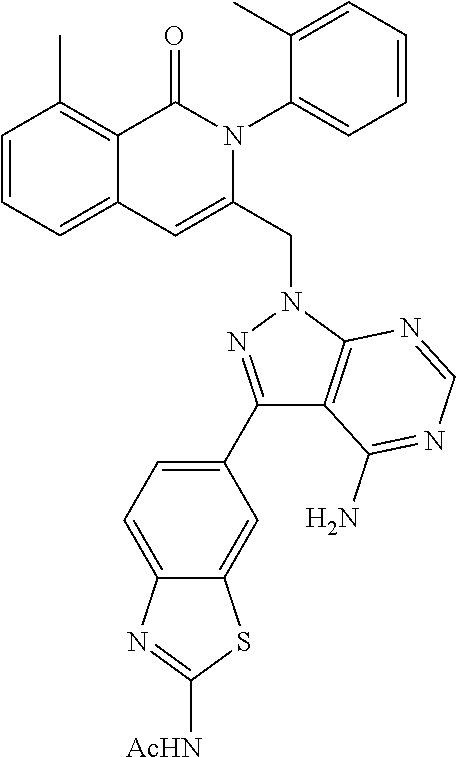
C1=CC=C2C(=C1C)C(=O)N(C1=CC=CC=C1C)C(CN1C3=C(C(N)=NC=N3)C(C3=CC=C4C(=C3)SC([AcHN])=N4)=N1)=C2
